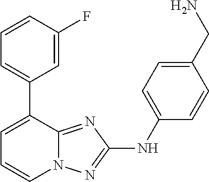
C1(C2=CC=CN3C2=NC(NC2=CC=C(CN)C=C2)=N3)=CC=CC(F)=C1
